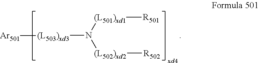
[(L502)xd2](N([(L501)xd1][R501])[(L503)xd3][Ar501])[R502]
